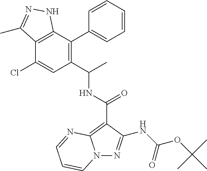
C1=CC=CC(C2=C(C(C)NC(=O)C3=C4N(N=C3NC(OC(C)(C)C)=O)C=CC=N4)C=C(Cl)C3=C2NN=C3C)=C1
